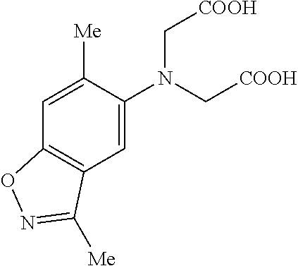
N(C[COOH])(C[COOH])C1=CC2=C(C=C1[Me])ON=C2[Me]
